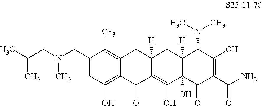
C(C1=CC(O)=C2C(=C1[CF3])CC1([H])C(=C(O)C3(O)C([H])(C1)C(N(C)C)C(O)=C(C(N)=O)C3=O)C2=O)N(C)CC(C)C
